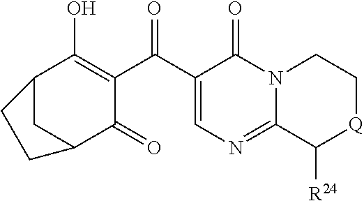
C12CC(C(=O)C(C(C3=CN=C4N(C3=O)CC[Q]C4[R24])=O)=C1O)CC2
